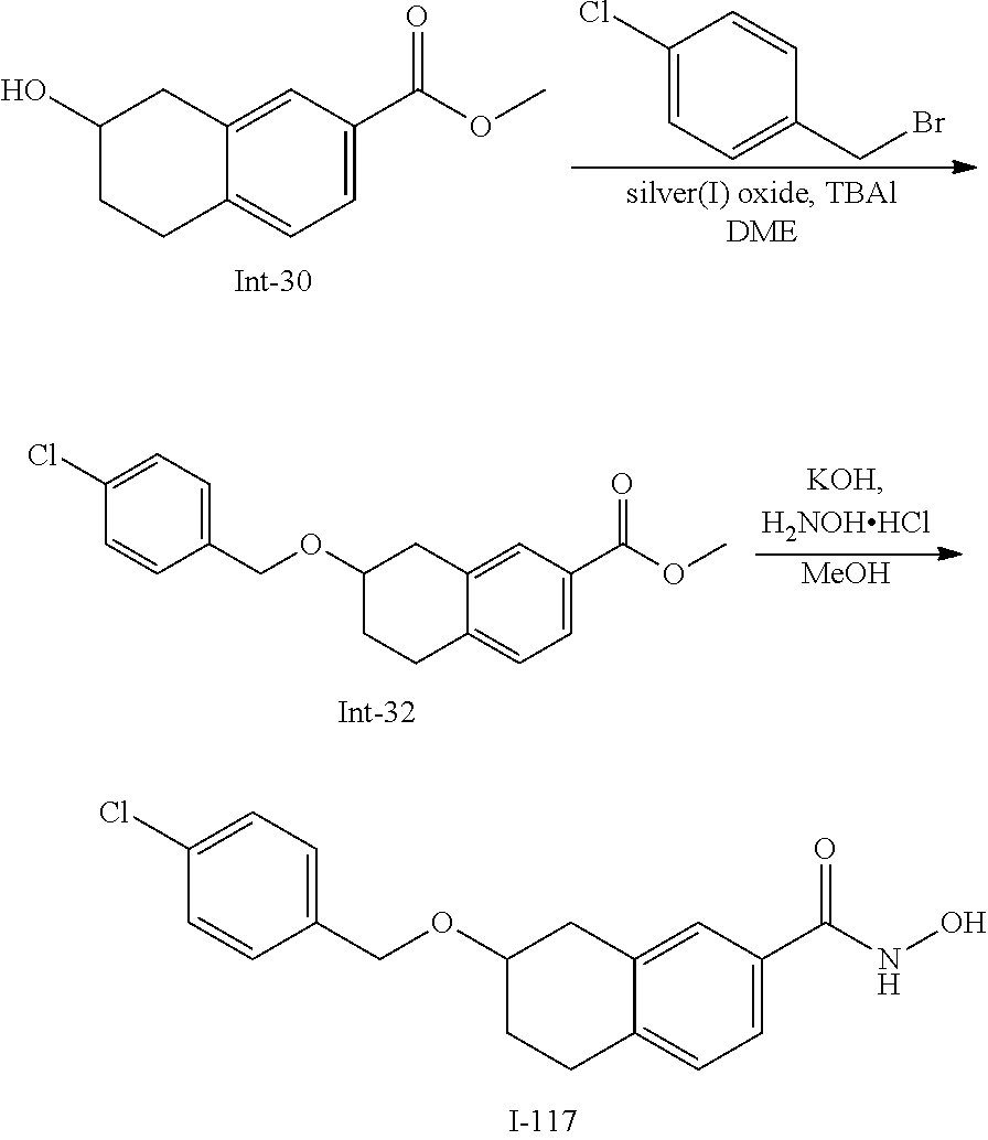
C1(Cl)=CC=C(CBr)C=C1.C1(O)CCC2=CC=C(C(OC)=O)C=C2C1.C1(OCC2=CC=C(Cl)C=C2)CCC2=CC=C(C(OC)=O)C=C2C1.[MeOH].C1(OCC2=CC=C(Cl)C=C2)CCC2=CC=C(C(NO)=O)C=C2C1
